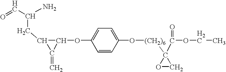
C1(OC2=CC=C(O[(CH2)6]C3(C(OCC)=O)OC3)C=C2)C(CC(C=O)N)C1=C
